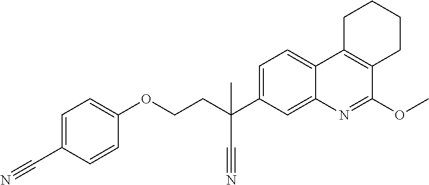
C1(OCCC(C2=CC=C3C(=C2)N=C(OC)C2=C3CCCC2)(C)C#N)=CC=C(C#N)C=C1
